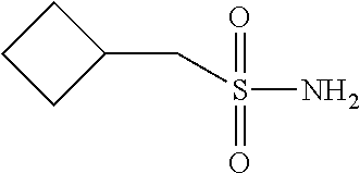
NS(=O)(=O)CC1CCC1
